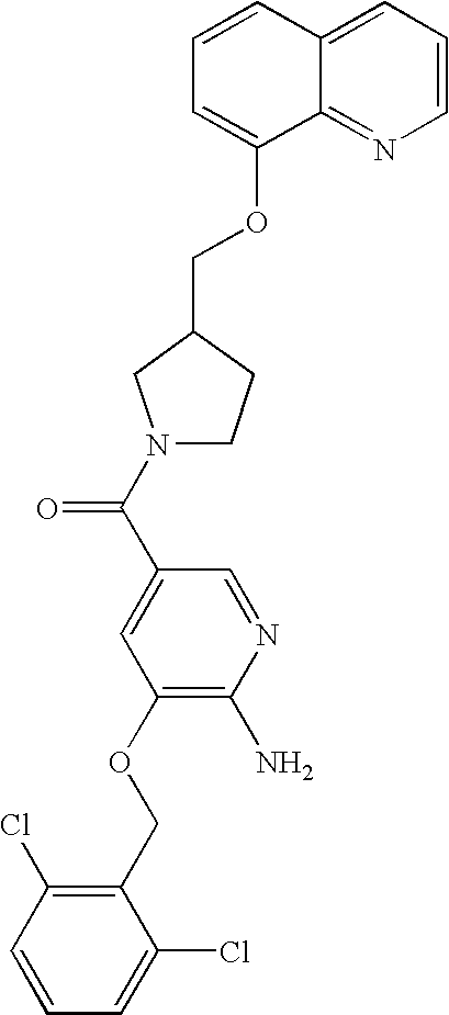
C1(COC2=C(N)N=CC(C(N3CCC(COC4=CC=CC5=CC=CN=C45)C3)=O)=C2)=C(Cl)C=CC=C1Cl
